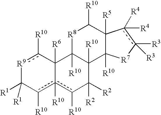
[R9]1c([R10])C2([R6])c([R10])(c([R10])C1([R1])[R1])c([R10])C([R2])([R2])C1([R10])C2([R10])[R8]C([R10])C2([R5])C1([R10])[R7]c([R3])([R3])c2([R4])[R4]
